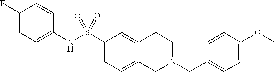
C1(F)=CC=C(NS(C2=CC=C3C(=C2)CCN(CC2=CC=C(OC)C=C2)C3)(=O)=O)C=C1
